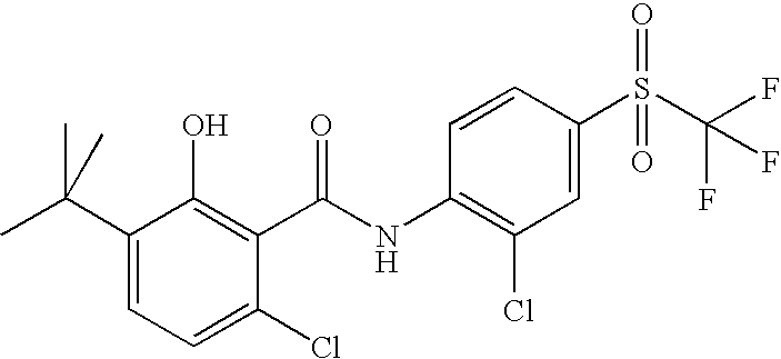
C1=CC(S(C(F)(F)F)(=O)=O)=CC(Cl)=C1NC(C1=C(O)C(C(C)(C)C)=CC=C1Cl)=O
